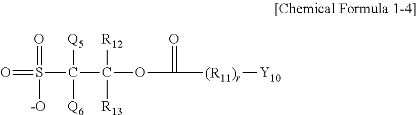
O=S(=O)([-O])C([Q5])([Q6])C([R12])([R13])OC(=O)[(R11)r][Y10]
